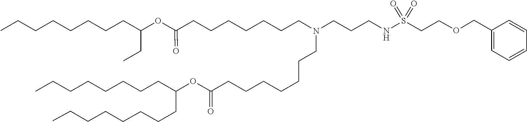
O(C(=O)CCCCCCCN(CCCNS(=O)(=O)CCOCC1=CC=CC=C1)CCCCCCCC(OC(CCCCCCCC)CC)=O)C(CCCCCCCC)CCCCCCCC
